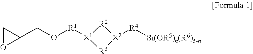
[R3]1[X2]([R4][Si(OR5)n(R6)3-n])[R2][X1]1[R1]OCC1CO1
